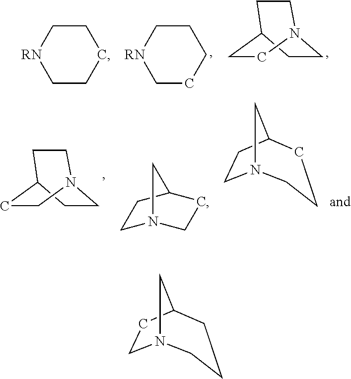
[RN]1CCCCC1.[RN]1CCCCC1.C1N2CCC(C1)CC2.C1N2CCC(C1)CC2.C1N2CCC(C1)C2.N12CCC(C1)CCC2.N12CCC(C1)CCC2
